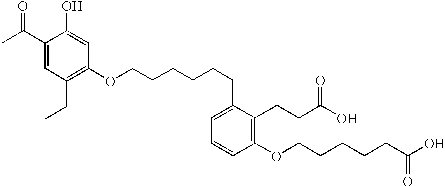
C(CCCCCC1=CC=CC(OCCCCCC(O)=O)=C1CCC(O)=O)OC1=C(CC)C=C(C(C)=O)C(O)=C1
